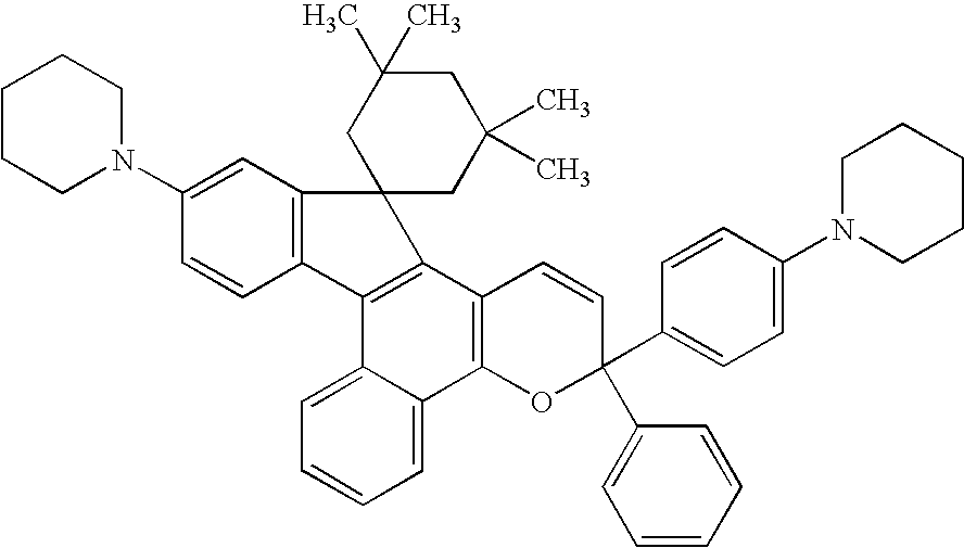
C1(N2CCCCC2)=CC2=C(C=C1)C1=C(C3=C(C4=CC=CC=C14)OC(C1=CC=C(N4CCCCC4)C=C1)(C1=CC=CC=C1)C=C3)C21CC(C)(C)CC(C)(C)C1
